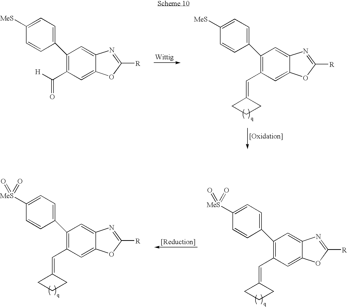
C1(C2=C(C=C3CCC3)C=C3C(=C2)N=C([R])O3)=CC=C([MeS])C=C1.C1(C2=C(C([H])=O)C=C3C(=C2)N=C([R])O3)=CC=C([MeS])C=C1.C1(C2=C(C=C3CCC3)C=C3C(=C2)N=C([R])O3)=CC=C([MeS](=O)=O)C=C1.C1(C2=C(C=C3CCC3)C=C3C(=C2)N=C([R])O3)=CC=C([MeS](=O)=O)C=C1
